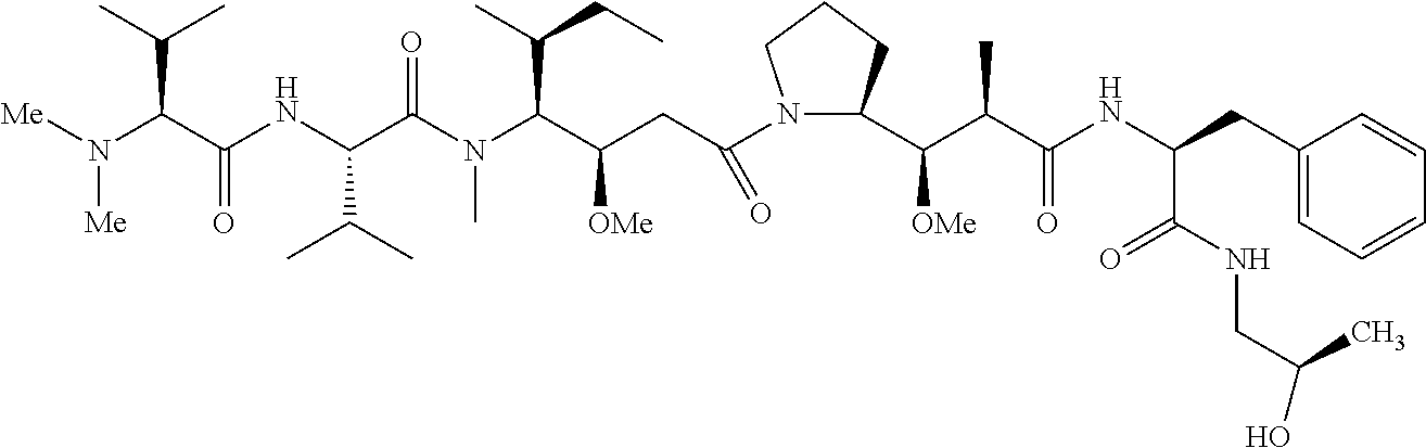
[Me]N(C(C(NC(C(N(C(C(CC(N1C(C(C(C(NC(CC2=CC=CC=C2)C(NCC(O)C)=O)=O)C)[OMe])CCC1)=O)[OMe])C(C)CC)C)=O)C(C)C)=O)C(C)C)[Me]
